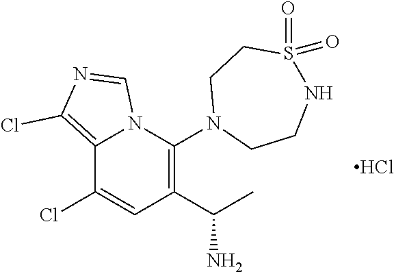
C12=C(Cl)N=CN1C(N1CCNS(=O)(=O)CC1)=C(C(N)C)C=C2Cl.Cl
